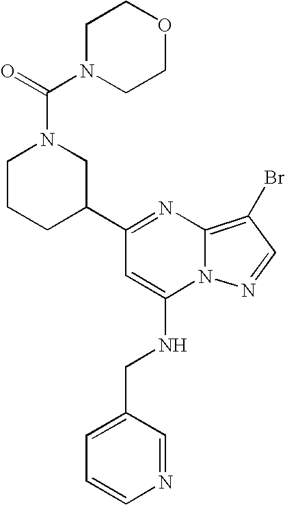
C1(C2=NC3=C(Br)C=NN3C(NCC3=CC=CN=C3)=C2)CN(C(N2CCOCC2)=O)CCC1
